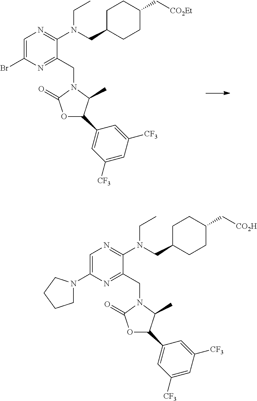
C1=C(Br)N=C(CN2C(=O)OC(C3=CC([CF3])=CC([CF3])=C3)C2C)C(N(CC2CCC(C[CO2Et])CC2)CC)=N1.C1=C(N2CCCC2)N=C(CN2C(=O)OC(C3=CC([CF3])=CC([CF3])=C3)C2C)C(N(CC2CCC(C[CO2H])CC2)CC)=N1
